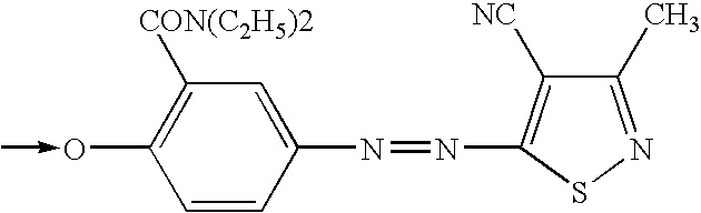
C1=CC(N=NC2=C([NC])C(C)=NS2)=CC([CON(C2H5)2])=C1O-C
